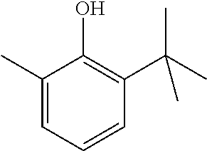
C1(C)=CC=CC(C(C)(C)C)=C1O
